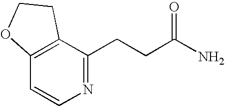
C12=C(C(CCC(=O)N)=NC=C1)CCO2
